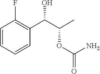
C1=CC=CC(C(C(C)OC(=O)N)O)=C1F
